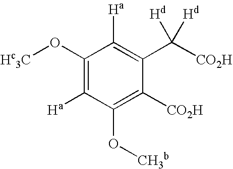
C1(C([Hd])([CO2H])[Hd])=C([Ha])C(O[Hc3C])=C([Ha])C(O[CH3b])=C1[CO2H]
